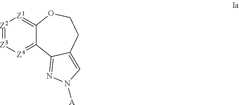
[Z2]1=[Z3][Z4]=C2C(=[Z1]1)OCCC1=CN([A])N=C21
